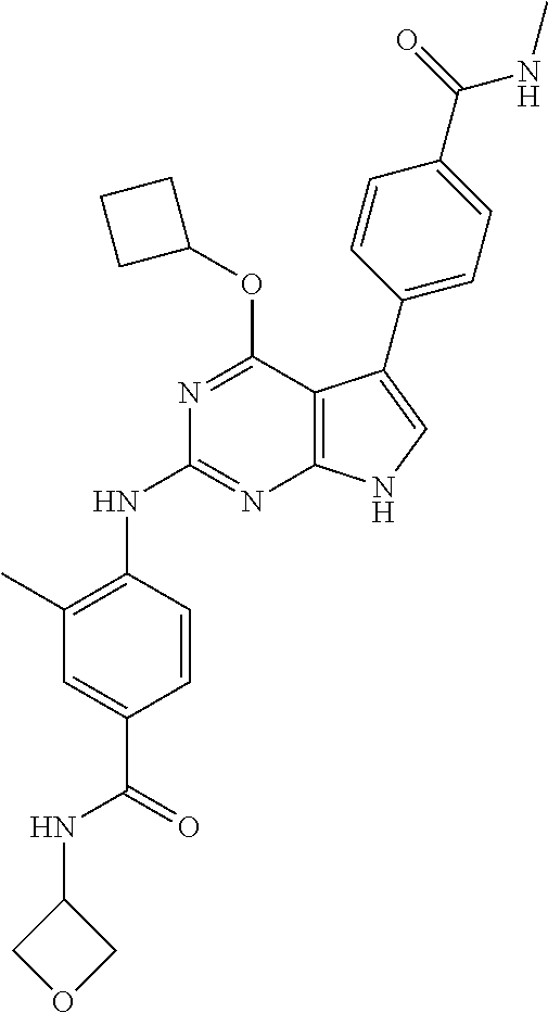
N1=C(OC2CCC2)C2=C(N=C1NC1=C(C)C=C(C(NC3COC3)=O)C=C1)NC=C2C1=CC=C(C(NC)=O)C=C1
